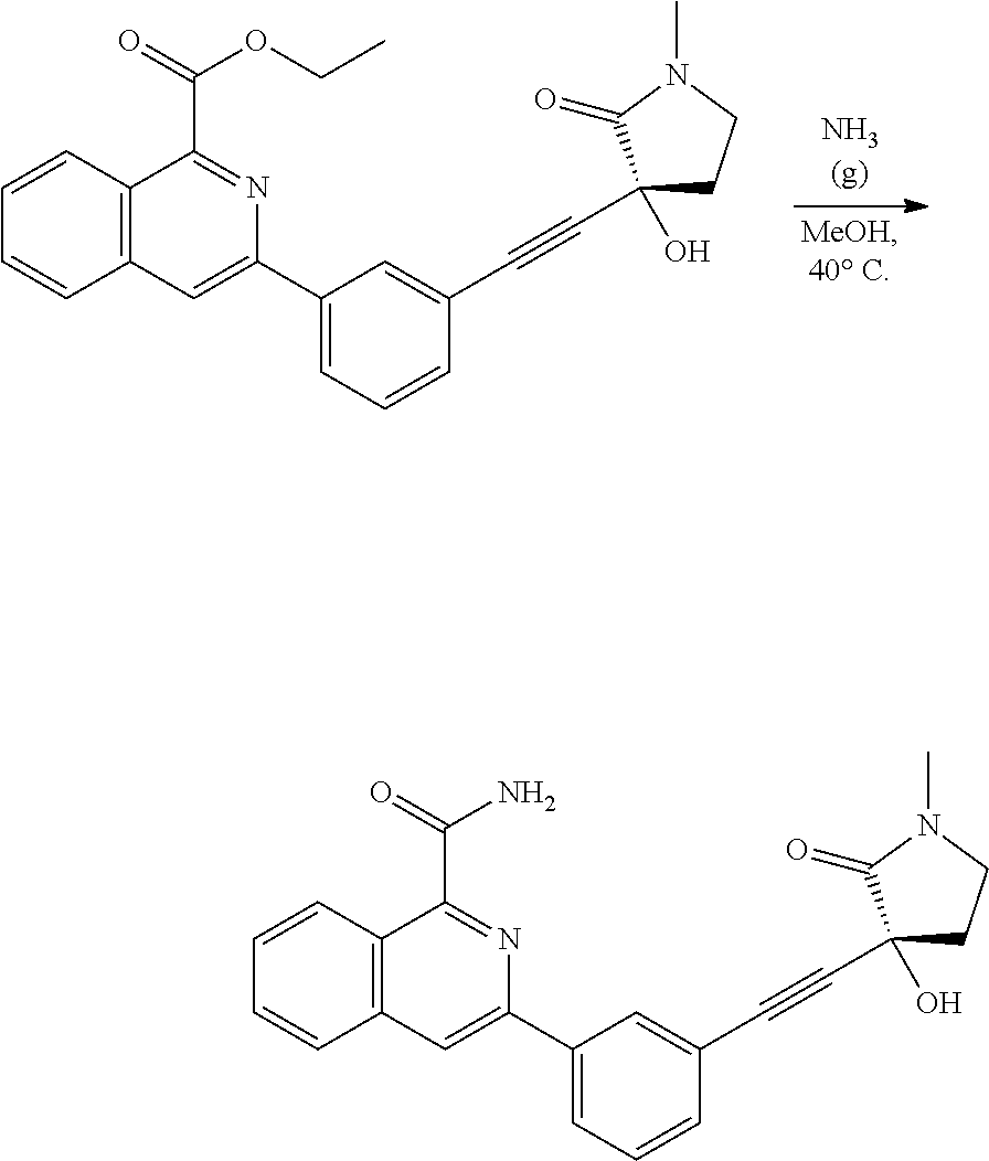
C12=C(C=C(C3=CC=CC(C#CC4(O)CCN(C)C4=O)=C3)N=C1C(OCC)=O)C=CC=C2.C12=C(C=C(C3=CC=CC(C#CC4(O)CCN(C)C4=O)=C3)N=C1C(N)=O)C=CC=C2
